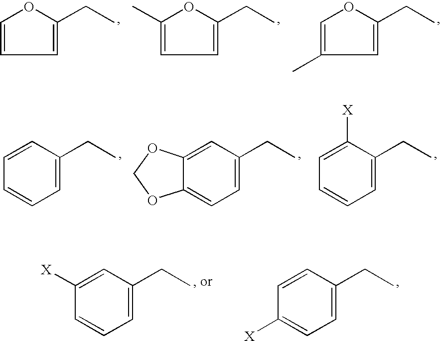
C1=C(CC)OC=C1.C1=C(CC)OC(C)=C1.C1=C(CC)OC=C1C.C1=CC(CC)=CC=C1.C12=CC(CC)=CC=C1OCO2.C1=C([X])C(CC)=CC=C1.C1([X])=CC(CC)=CC=C1.C1=CC(CC)=CC=C1[X]
